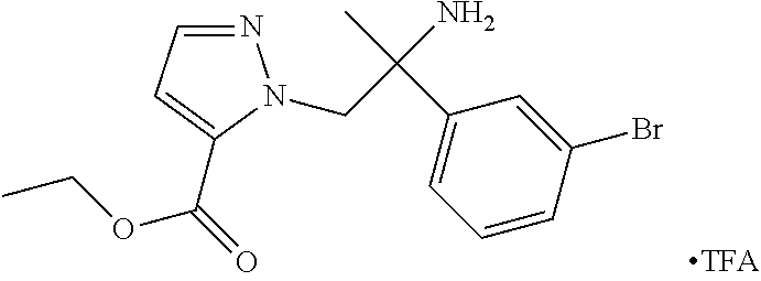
N1=CC=C(C(=O)OCC)N1CC(C)(N)C1=CC=CC(Br)=C1
